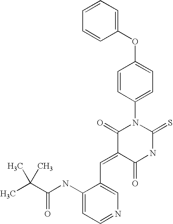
C1=CC=CC(OC2=CC=C(N3C(=O)C(=CC4=CN=CC=C4NC(C(C)(C)C)=O)C(=O)NC3=S)C=C2)=C1
